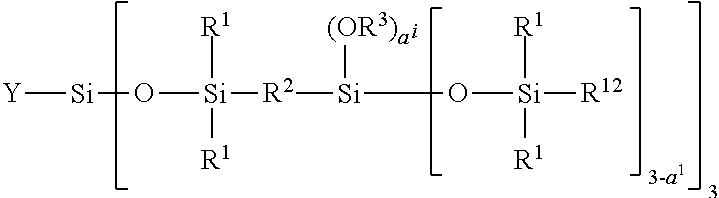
[R2]([Si](O[Si]([R12])([R1])[R1])[(OR3)a])[Si](O[Si][Y])([R1])[R1]
